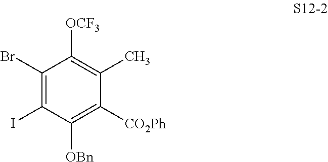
C1(Br)=C(I)C([OBn])=C([CO2Ph])C(C)=C1[OCF3]
